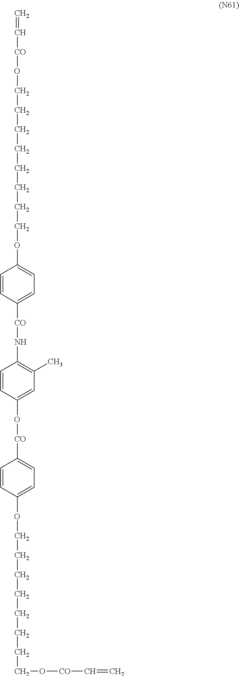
C=C[CO]OCCCCCCCCOC1=CC=C([CO]NC2=C(C)C=C(O[CO]C3=CC=C(OCCCCCCCCO[CO]C=C)C=C3)C=C2)C=C1
